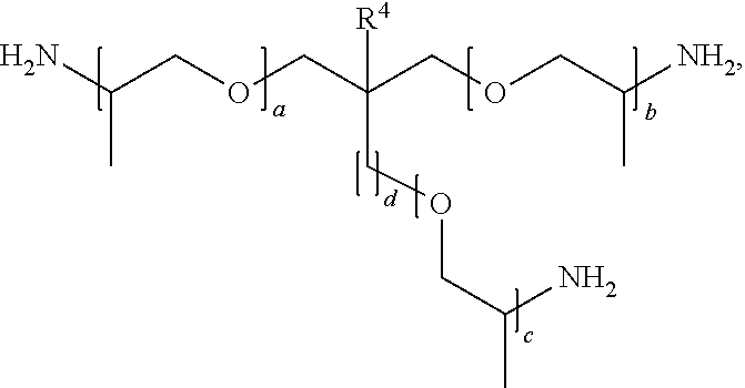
NC(COCC(COCC([NH2])C)([R4])COCC(C)N)C
